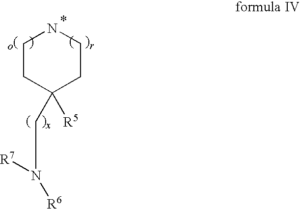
C1CC([R5])(CN([R6])[R7])CCN1
